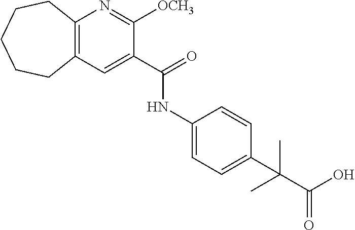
C12=C(C=C(C(NC3=CC=C(C(C(O)=O)(C)C)C=C3)=O)C([OCH3])=N1)CCCCC2
